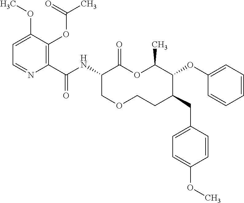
C1=C(OC)C(OC(C)=O)=C(C(NC2C(=O)OC(C)C(OC3=CC=CC=C3)C(CC3=CC=C(OC)C=C3)CCOC2)=O)N=C1
